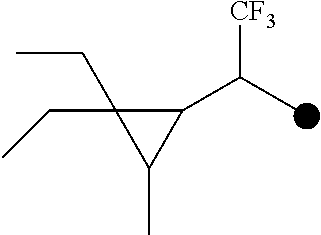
C1(C(C)[CF3])C(CC)(CC)C1C
